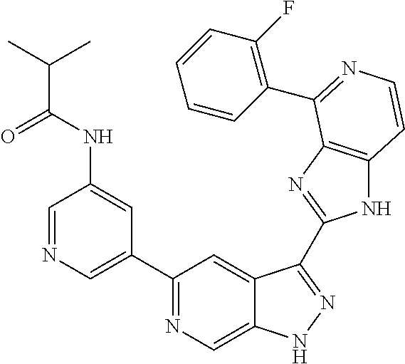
C1=NC=C(C2=NC=C3C(=C2)C(C2=NC4=C(N2)C=CN=C4C2=C(F)C=CC=C2)=NN3)C=C1NC(C(C)C)=O
